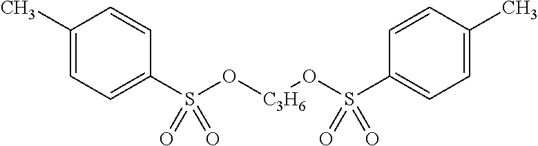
C1(C)=CC=C(S(O[C3H6]OS(C2=CC=C(C)C=C2)(=O)=O)(=O)=O)C=C1
